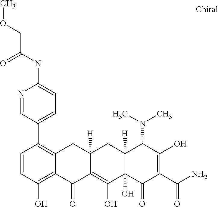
C1=CC(O)=C2C(=C1C1=CC=C(NC(COC)=O)N=C1)CC1([H])C(=C(O)C3(O)C([H])(C1)C(N(C)C)C(O)=C(C(N)=O)C3=O)C2=O
